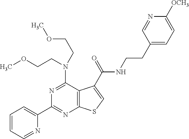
C1(C2=NC3=C(C(N(CCOC)CCOC)=N2)C(C(NCCC2=CC=C([OCH3])N=C2)=O)=CS3)=CC=CC=N1
